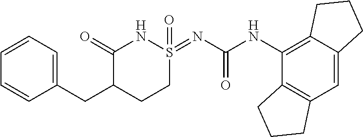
C12=C(C=C3C(=C1NC(=O)N=S1(=O)NC(=O)C(CC4=CC=CC=C4)CC1)CCC3)CCC2
